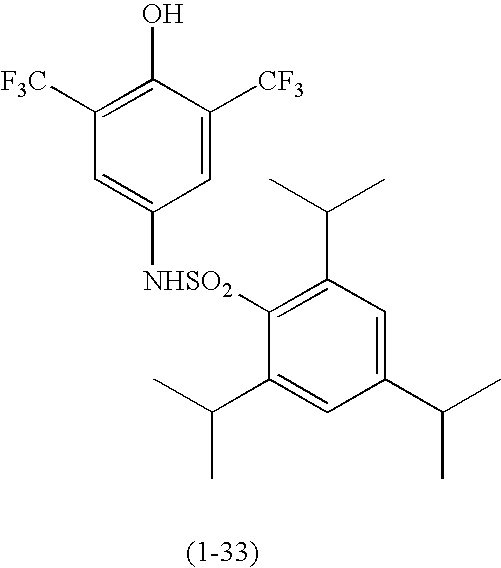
C1([F3C])=C(O)C([CF3])=CC([NHSO2]C2=C(C(C)C)C=C(C(C)C)C=C2C(C)C)=C1
